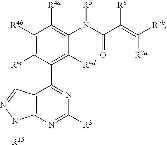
C1([R4b])=C([R4c])C(C2=NC([R3])=NC3=C2C=NN3[R15])=C([R4d])C(N(C(C(=C([R7b])[R7a])[R6])=O)[R5])=C1[R4a]
